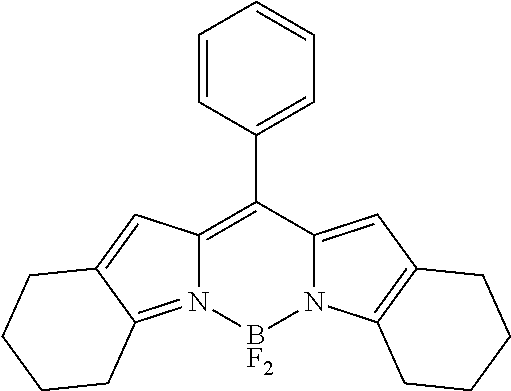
C1=CC(C2=C3N(=C4C(=C3)CCCC4)[BF2]N3C2=CC2=C3CCCC2)=CC=C1
